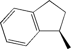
C12=C(CCC1C)C=CC=C2
